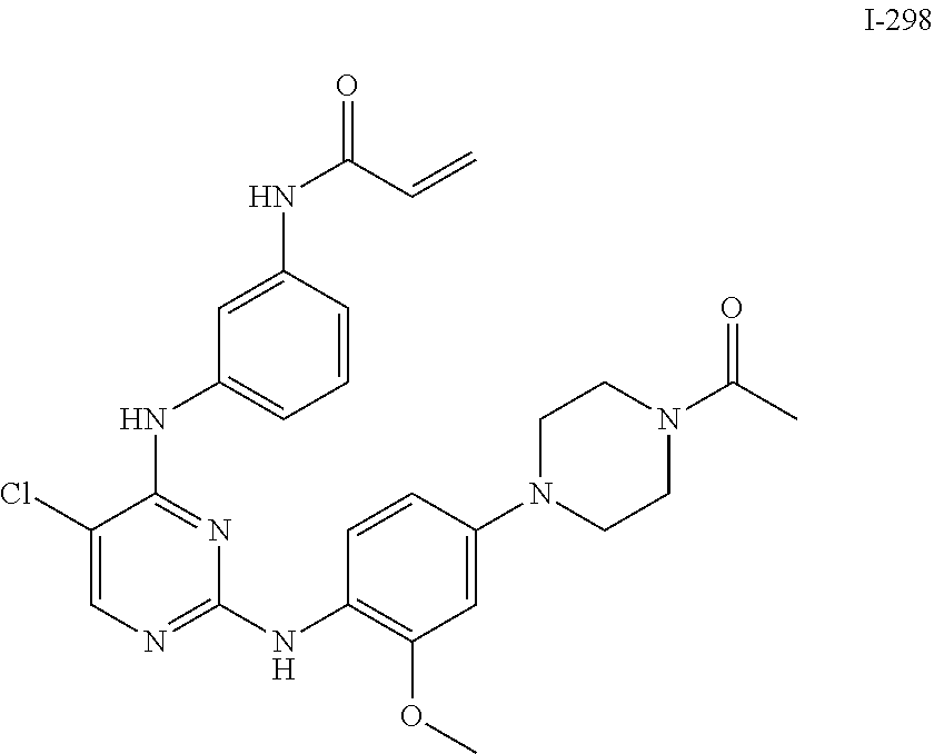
C1=C(NC(=O)C=C)C=CC=C1NC1=NC(NC2=C(OC)C=C(N3CCN(C(C)=O)CC3)C=C2)=NC=C1Cl
